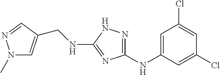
C(NC1=NC(NC2=CC(Cl)=CC(Cl)=C2)=NN1)C1=CN(C)N=C1
